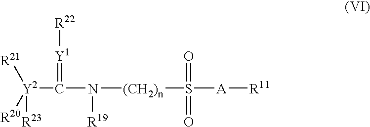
N([R19])([(CH2)n]S(=O)(=O)[A][R11])C([Y2]([R23])([R21])[R20])=[Y1][R22]
